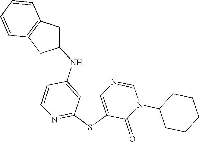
C12=C(SC3=NC=CC(NC4CC5=C(C4)C=CC=C5)=C13)C(=O)N(C1CCCCC1)C=N2
